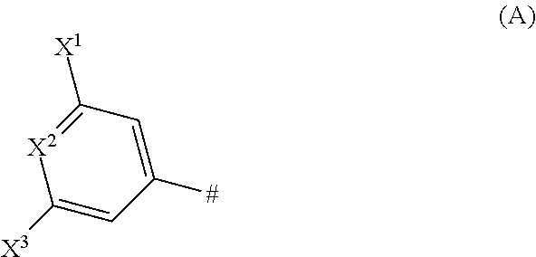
C1([X3])=CC([#])=CC([X1])=[X2]1
